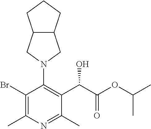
C1(Br)=C(C)N=C(C)C(C(C(OC(C)C)=O)O)=C1N1CC2C(C1)CCC2
